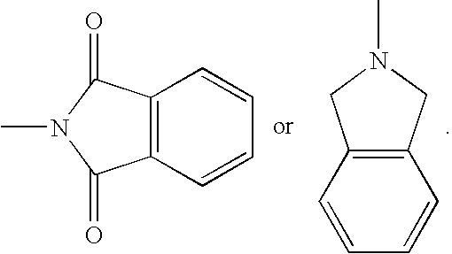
C12=C(C(=O)N(C)C1=O)C=CC=C2.C12=C(C=CC=C1)CN(C)C2
